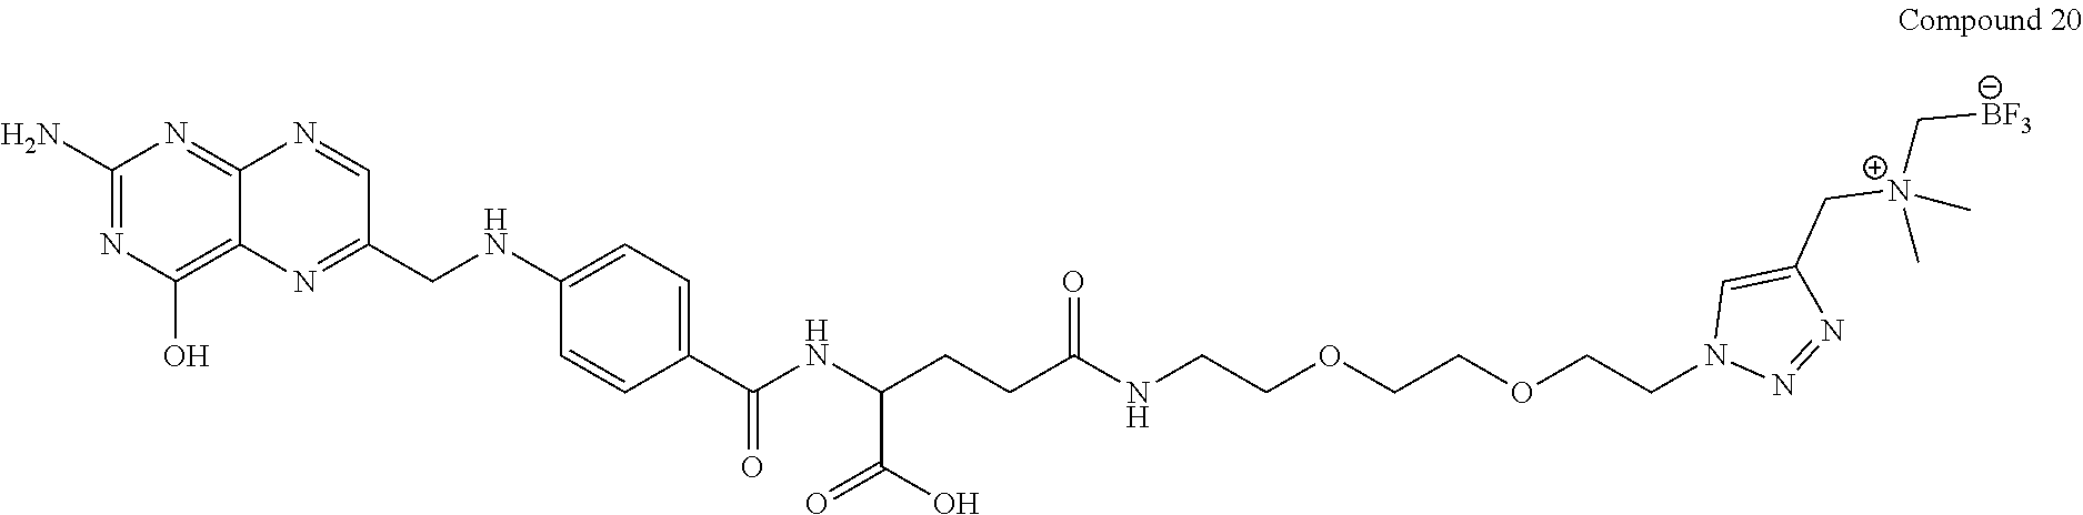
C1(N)=NC(O)=C2C(=N1)N=CC(CNC1=CC=C(C(NC(CCC(NCCOCCOCCN3N=NC(C[N+](C)(C)C[BF3])=C3)=O)C(O)=O)=O)C=C1)=N2
